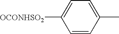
C1=CC(C)=CC=C1[OCONHSO2]
